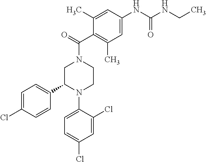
C1C(C2=CC=C(Cl)C=C2)N(C2=CC=C(Cl)C=C2Cl)CCN1C(=O)C1=C(C)C=C(NC(NCC)=O)C=C1C
